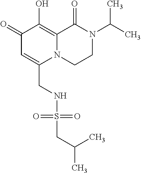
C1(=O)C=C(CNS(CC(C)C)(=O)=O)N2C(=C1O)C(=O)N(C(C)C)CC2
